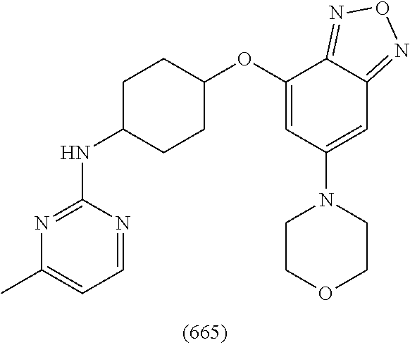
C1C(NC2=NC(C)=CC=N2)CCC(OC2=CC(N3CCOCC3)=CC3=NON=C23)C1
